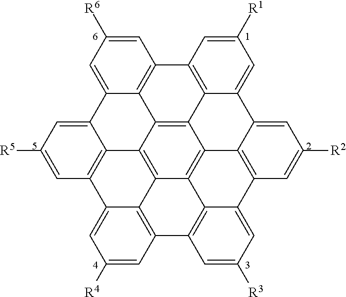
C12=C3C4=C5C6=C1C=C([R1])C=C6C1=CC([R2])=CC6=C1C5=C1C5=C4C4=C(C7=CC([R4])=CC(=C57)C5=C1C6=CC([R3])=C5)C=C([R5])C=C4C3=CC([R6])=C2
